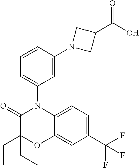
C1(CC)(CC)C(=O)N(C2=CC=CC(N3CC(C(O)=O)C3)=C2)C2=CC=C(C(F)(F)F)C=C2O1
